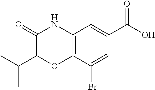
C1(=O)C(C(C)C)OC2=C(N1)C=C(C(=O)O)C=C2Br
